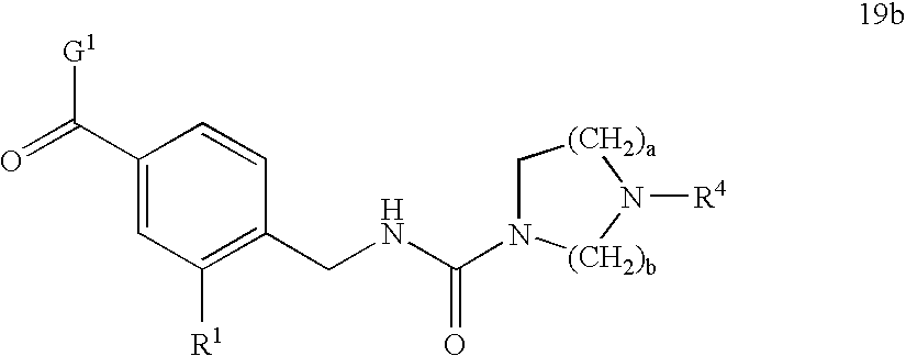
C1(C(=O)[G1])=CC([R1])=C(CNC(=O)N2C[(CH2)a]N([R4])[(CH2)b]2)C=C1
